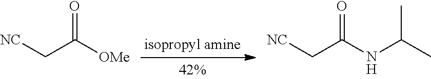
[NC]CC([OMe])=O.[NC]CC(NC(C)C)=O
